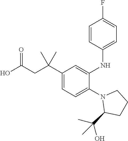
N1(C2=CC=C(C(CC(O)=O)(C)C)C=C2NC2=CC=C(F)C=C2)C(C(C)(O)C)CCC1
